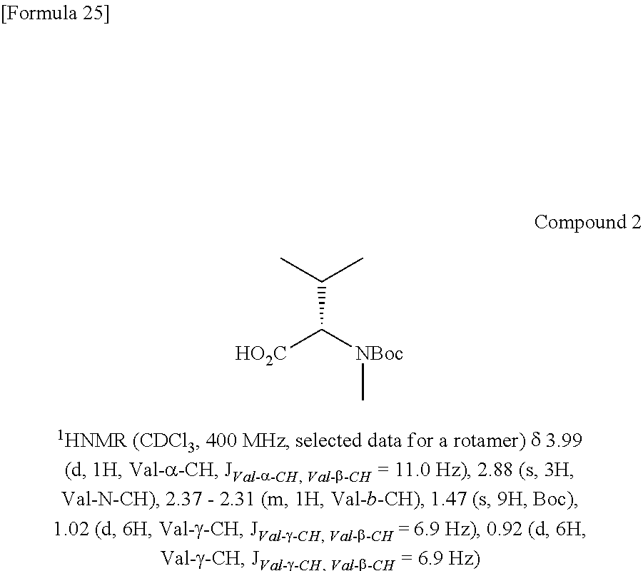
CC(C)C([NBoc]C)[HO2C]
